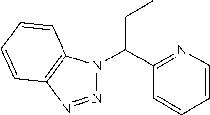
C(C(C1=NC=CC=C1)N1N=NC2=C1C=CC=C2)C
